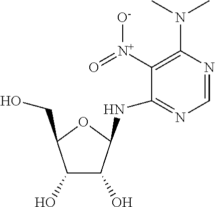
C1=NC(N(C)C)=C([N+](=O)[O-])C(NC2C(O)C(O)C(CO)O2)=N1
